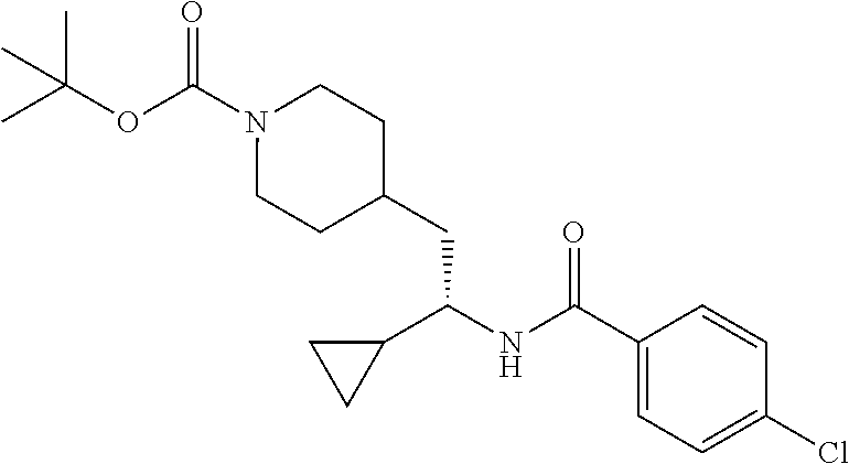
CC(OC(N1CCC(CC(NC(C2=CC=C(Cl)C=C2)=O)C2CC2)CC1)=O)(C)C
